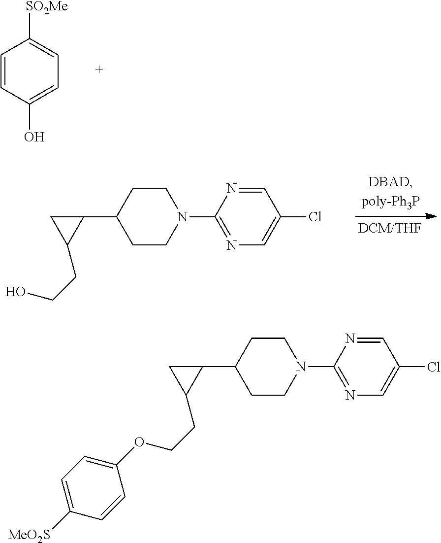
C1=CC(O)=CC=C1[SO2Me].C1CC(C2CC2CCO)CCN1C1=NC=C(Cl)C=N1.C1CC(C2CC2CCOC2=CC=C([MeO2S])C=C2)CCN1C1=NC=C(Cl)C=N1
